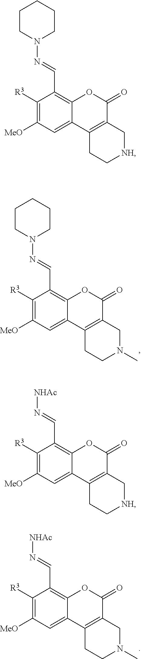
C1([R3])=C([MeO])C=C2C(=C1C=NN1CCCCC1)OC(=O)C1=C2CCN(C)C1.C1([R3])=C([MeO])C=C2C(=C1C=N[NHAc])OC(=O)C1=C2CCN(C)C1.C1([R3])=C([MeO])C=C2C(=C1C=NN1CCCCC1)OC(=O)C1=C2CC[NH]C1.C1([R3])=C([MeO])C=C2C(=C1C=N[NHAc])OC(=O)C1=C2CC[NH]C1
